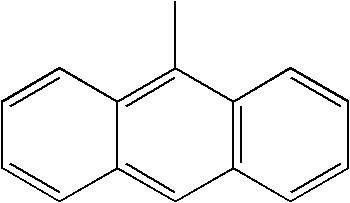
C12=C(C=CC=C1)C=C1C(=C2C)C=CC=C1
